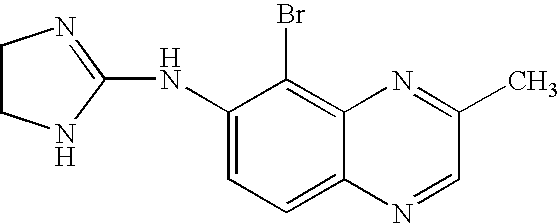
C1(NC2=CC=C3C(=C2Br)N=C(C)C=N3)=NCCN1
